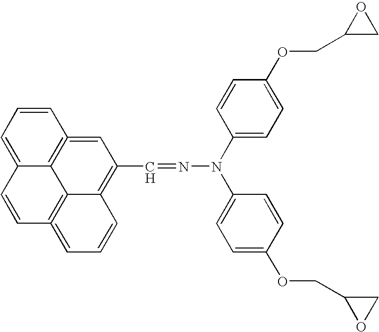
C12=C3=CC=CC1=C(C=NN(C1=CC=C(OCC4CO4)C=C1)C1=CC=C(OCC4OC4)C=C1)C=C1=C2C(=CC=C1)C=C3
